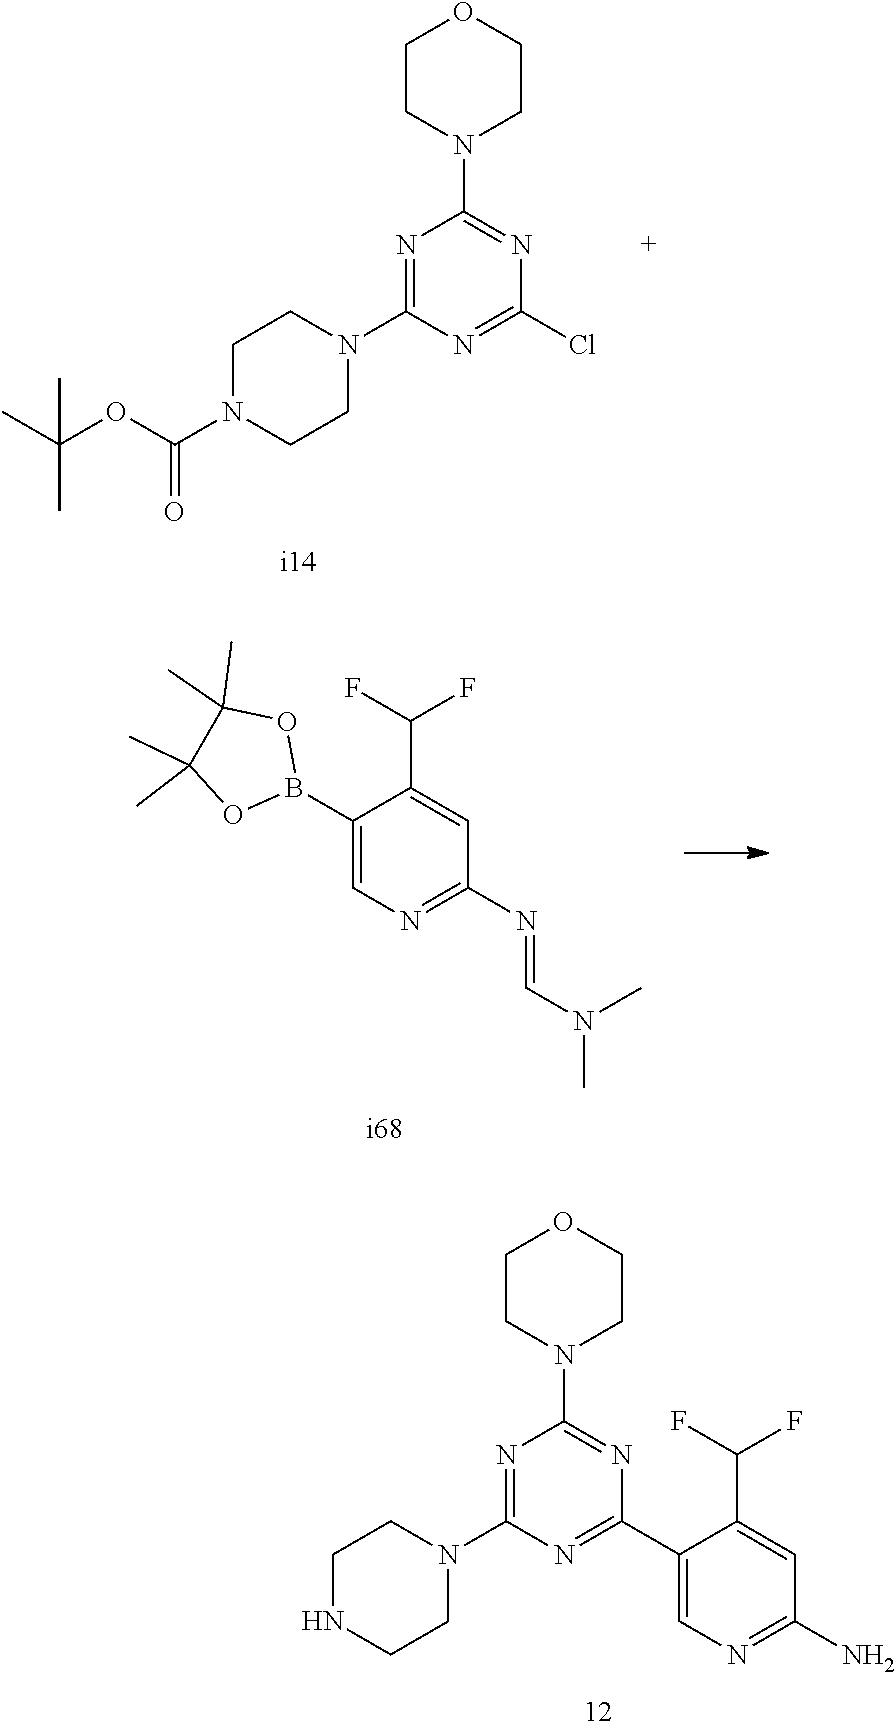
C1(B2OC(C)(C)C(C)(C)O2)=CN=C(N=CN(C)C)C=C1C(F)F.N1=C(N2CCN(C(OC(C)(C)C)=O)CC2)N=C(Cl)N=C1N1CCOCC1.N1=C(N2CCNCC2)N=C(C2=CN=C(N)C=C2C(F)F)N=C1N1CCOCC1
